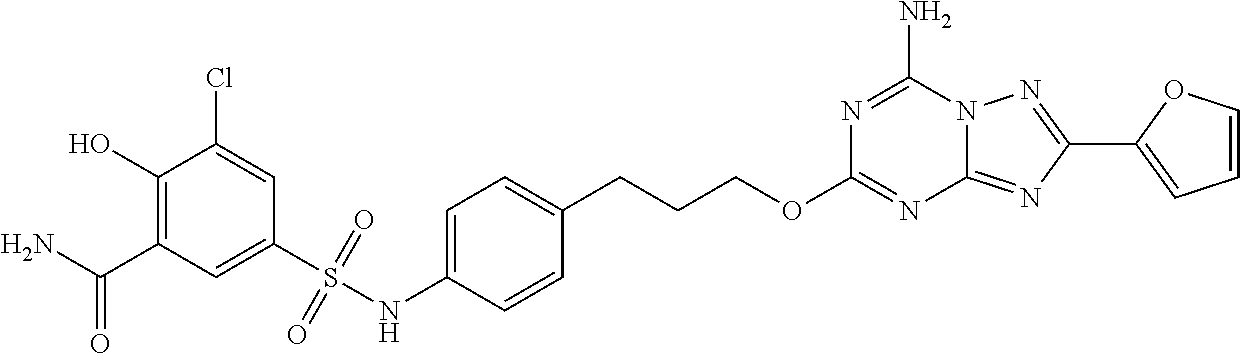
C1(O)=C(C(N)=O)C=C(S(NC2=CC=C(CCCOC3=NC4=NC(C5=CC=CO5)=NN4C(N)=N3)C=C2)(=O)=O)C=C1Cl
